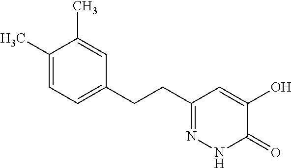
C1(C)=CC=C(CCC2=NNC(=O)C(O)=C2)C=C1C
